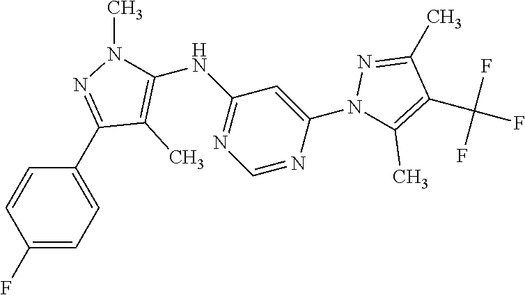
C1=C(C2=NN(C)C(NC3=NC=NC(N4C(C)=C(C(F)(F)F)C(C)=N4)=C3)=C2C)C=CC(F)=C1
